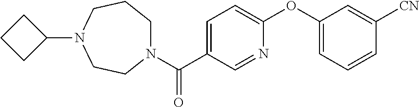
C1=C(C(=O)N2CCCN(C3CCC3)CC2)C=NC(OC2=CC=CC([CN])=C2)=C1
